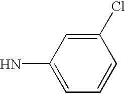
C1(N)=CC=CC(Cl)=C1
